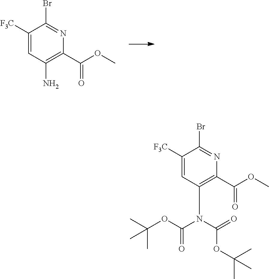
C(C1=C(N)C=C([F3C])C(Br)=N1)(=O)OC.C(C1=C(N(C(=O)OC(C)(C)C)C(OC(C)(C)C)=O)C=C([F3C])C(Br)=N1)(=O)OC
